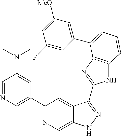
C1(C2=NC=C3C(=C2)C(C2=NC4=C(N2)C=CC=C4C2=CC([MeO])=CC(F)=C2)=NN3)=CN=CC(N(C)C)=C1
